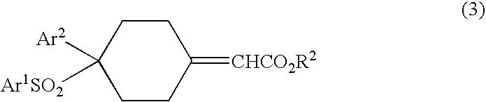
C1CC(=[CHCO2R2])CCC1([Ar2])[Ar1SO2]
